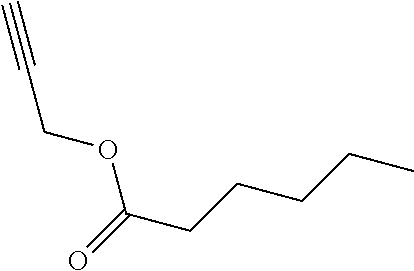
C(COC(CCCCC)=O)#C
